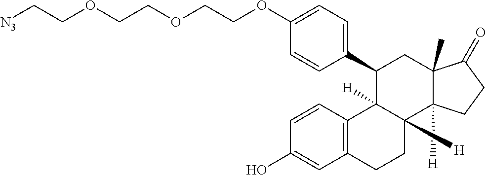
C1=CC2=C(C=C1O)CCC1([H])C2([H])C(C2=CC=C(OCCOCCOCC[N3])C=C2)CC2(C)C1([H])CCC2=O
